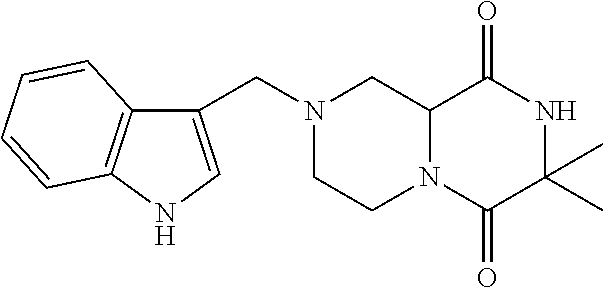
C12N(C(=O)C(C)(C)NC1=O)CCN(CC1=CNC3=C1C=CC=C3)C2
